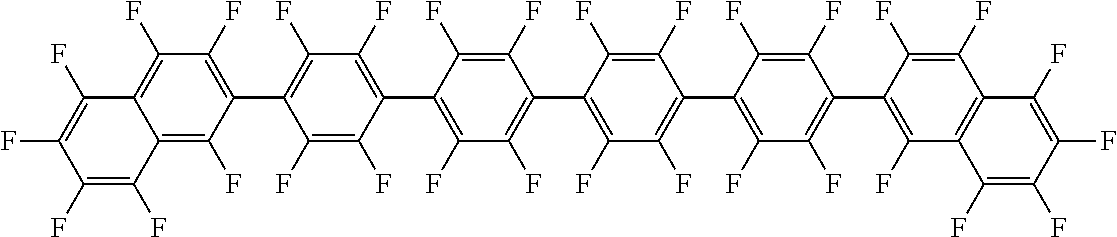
C1(F)=C(F)C(C2=C(F)C(F)=C(C3=C(F)C(F)=C4C(=C3F)C(F)=C(F)C(F)=C4F)C(F)=C2F)=C(F)C(F)=C1C1=C(F)C(F)=C(C2=C(F)C(F)=C(C3=C(F)C4=C(C(F)=C3F)C(F)=C(F)C(F)=C4F)C(F)=C2F)C(F)=C1F
